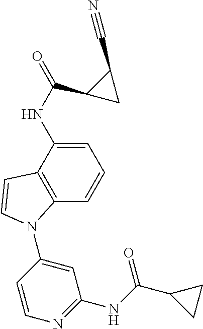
C1=C(NC(=O)C2CC2C#N)C2=C(C=C1)N(C1=CC(NC(C3CC3)=O)=NC=C1)C=C2
